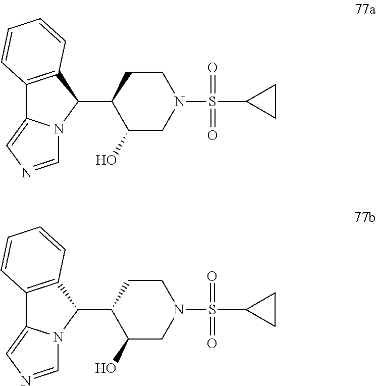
C12=C(C(C3C(O)CN(S(C4CC4)(=O)=O)CC3)N3C1=CN=C3)C=CC=C2.C12=C(C(C3C(O)CN(S(C4CC4)(=O)=O)CC3)N3C1=CN=C3)C=CC=C2
